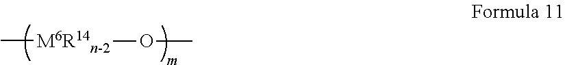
C[M6R14n-2]OC
